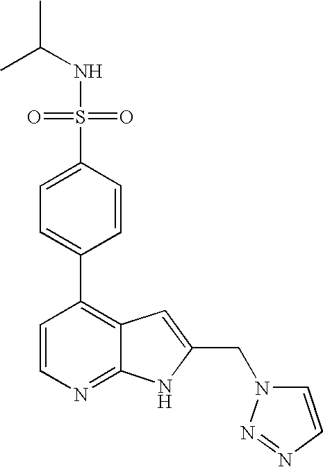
S(C1=CC=C(C2=C3C(=NC=C2)NC(CN2C=CN=N2)=C3)C=C1)(=O)(=O)NC(C)C
